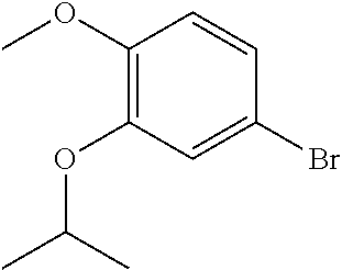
C1(Br)=CC(OC(C)C)=C(OC)C=C1
